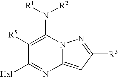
C1([R5])=C(N([R1])[R2])N2C(=CC([R3])=N2)N=C1[Hal]
